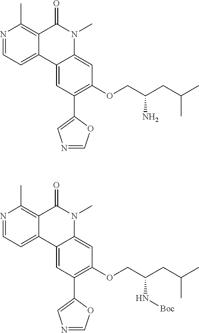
N1=CC=C2C(=C1C)C(=O)N(C)C1=CC(OCC(CC(C)C)N)=C(C3=CN=CO3)C=C21.N1=CC=C2C(=C1C)C(=O)N(C)C1=CC(OCC(CC(C)C)N[Boc])=C(C3=CN=CO3)C=C21
